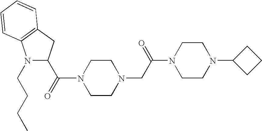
N1(C(=O)C2N(CCCC)C3=C(C2)C=CC=C3)CCN(CC(N2CCN(C3CCC3)CC2)=O)CC1
